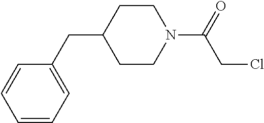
C1=CC=C(CC2CCN(C(=O)CCl)CC2)C=C1
